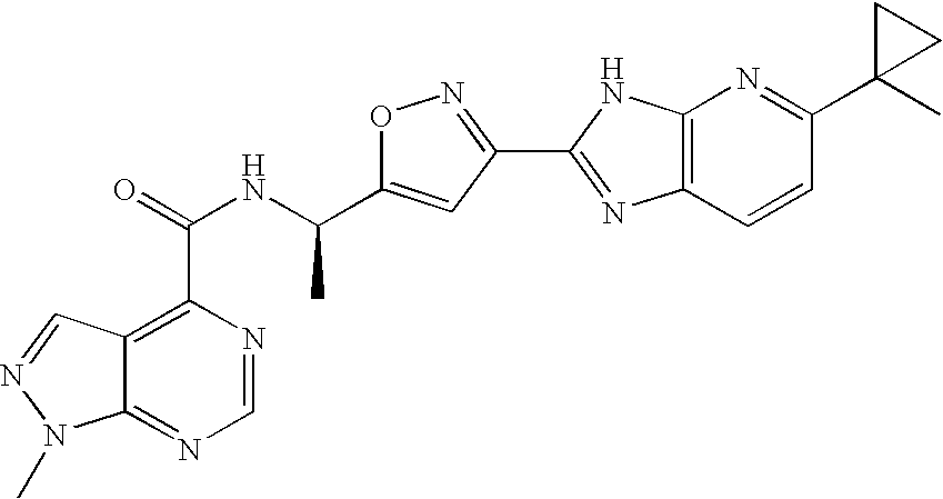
C12=NC=NC(C(NC(C3=CC(C4=NC5=C(N4)N=C(C4(C)CC4)C=C5)=NO3)C)=O)=C1C=NN2C
